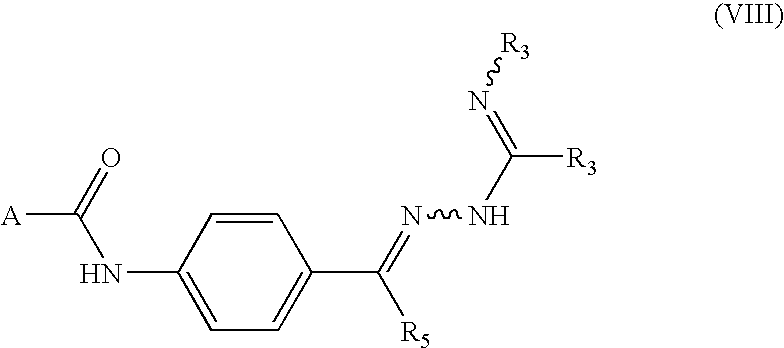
C1(NC(=O)[A])=CC=C(C([R5])=NNC(=N[R3])[R3])C=C1
